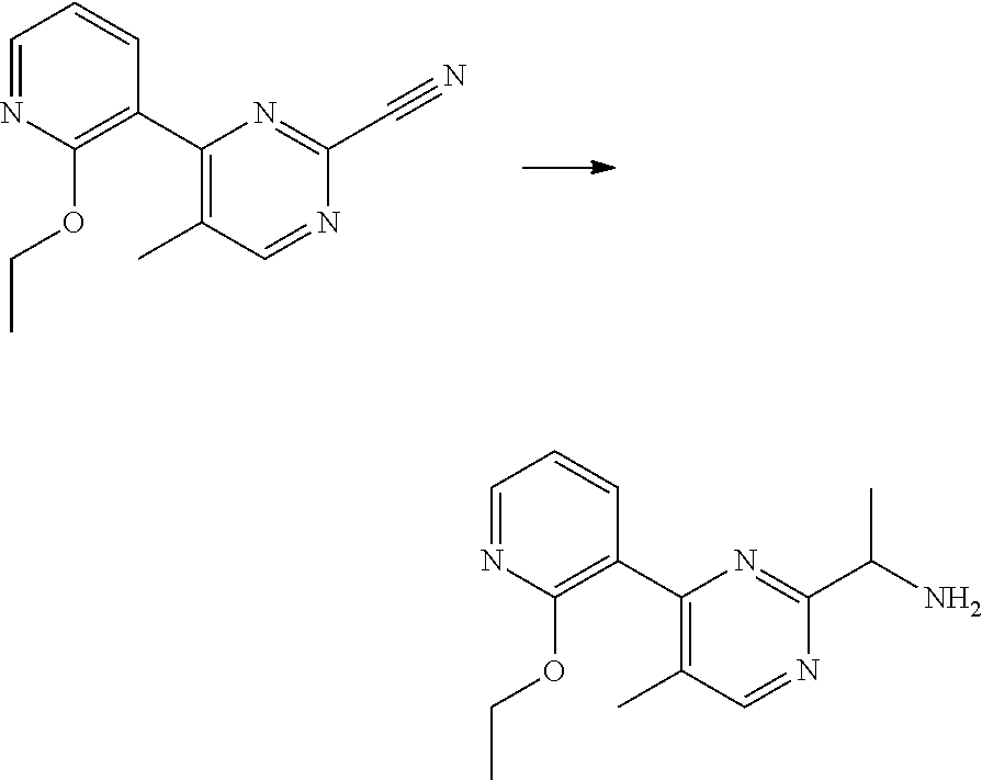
C1=NC(OCC)=C(C2=C(C)C=NC(C#N)=N2)C=C1.C1=NC(OCC)=C(C2=C(C)C=NC(C(N)C)=N2)C=C1
